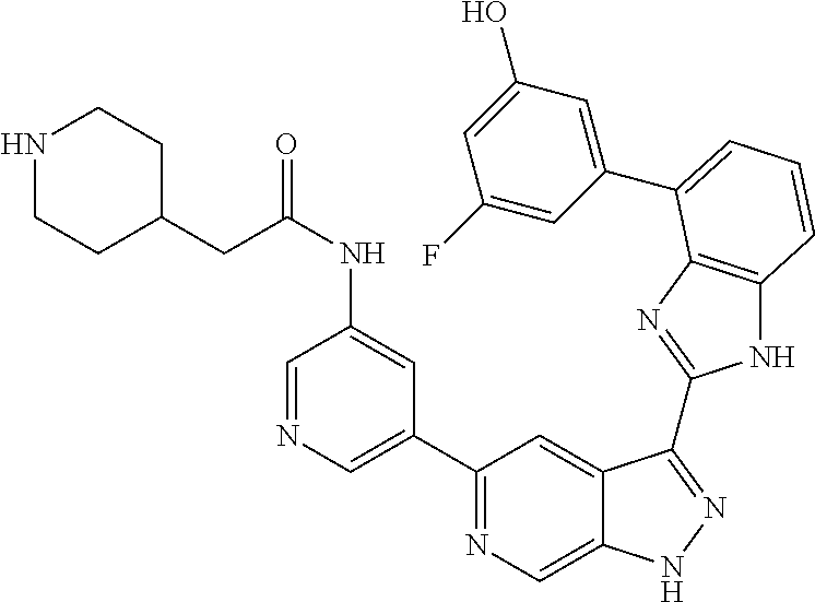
C1(C2=NC=C3C(=C2)C(C2=NC4=C(N2)C=CC=C4C2=CC(O)=CC(F)=C2)=NN3)=CN=CC(NC(=O)CC2CCNCC2)=C1
